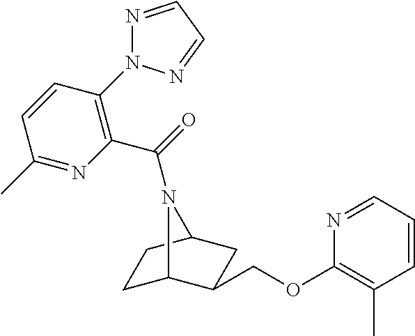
C1C2C(COC3=C(C)C=CC=N3)CC(C1)N2C(=O)C1=C(N2N=CC=N2)C=CC(C)=N1
